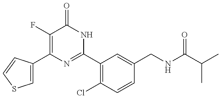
C1(C2=CSC=C2)=C(F)C(=O)NC(C2=C(Cl)C=CC(CNC(C(C)C)=O)=C2)=N1
